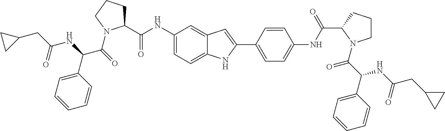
C(C(=O)N1C(C(=O)NC2=CC=C3C(=C2)C=C(C2=CC=C(NC(=O)C4CCCN4C(=O)C(C4=CC=CC=C4)NC(CC4CC4)=O)C=C2)N3)CCC1)(C1=CC=CC=C1)NC(CC1CC1)=O
